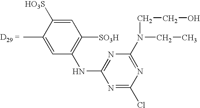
C1=C(C)C([HO3S])=CC([SO3H])=C1NC1=NC(N(CC)CCO)=NC(Cl)=N1
